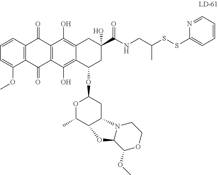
C1=CC2=C(C(OC)=C1)C(=O)C1=C(C2=O)C(O)=C2C(=C1O)C(OC1OC(C)C3C(C1)N1C(O3)C(OC)OCC1)CC(C(=O)NCC(SSC1=CC=CC=N1)C)(O)C2
